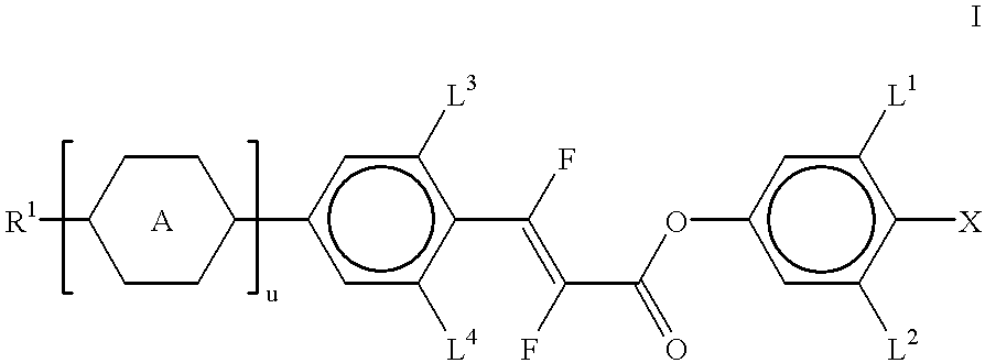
[R1]C1CCC(c2cc([L4])c(C(F)=C(C(Oc3cc([L2])c([X])c([L1])c3)=O)F)c([L3])c2)CC1
